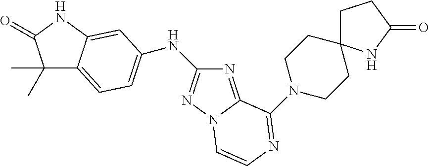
C1(C)(C)C2=CC=C(NC3=NN4C(=N3)C(N3CCC5(CC3)CCC(=O)N5)=NC=C4)C=C2NC1=O
